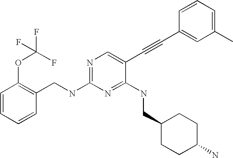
C1=CC=CC(CNC2=NC=C(C#CC3=CC(C)=CC=C3)C(NCC3CCC(N)CC3)=N2)=C1OC(F)(F)F
